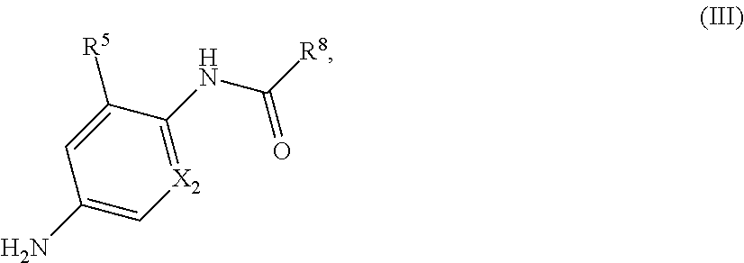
NC1=C[X2]=C(NC(=O)[R8])C([R5])=C1
